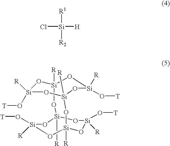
Cl[Si]([H])([R2])[R1].[Si]1([R])(O[T])O[Si]2([R])O[Si](O[T])([R])O[Si]([R])(O1)O[Si]1([R])O[Si]([R])(O[T])O[Si]([R])(O[Si]([R])(O[T])O1)O2
